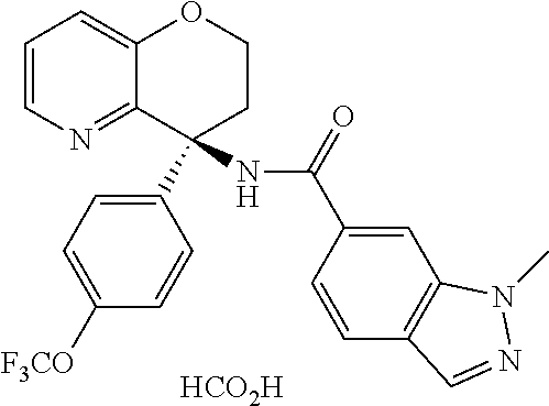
[HCO2H].C1=CN=C2C(=C1)OCCC2(C1=CC=C([F3CO])C=C1)NC(=O)C1=CC2=C(C=C1)C=NN2C
